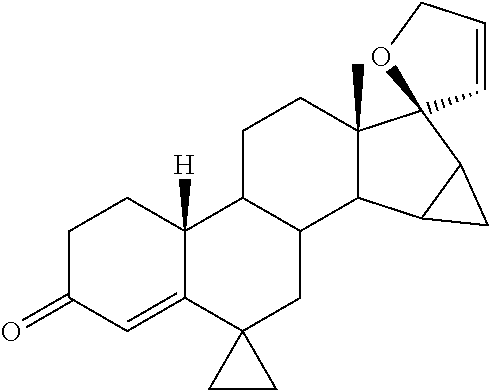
C1C(=O)C=C2C([H])(C1)C1C(CC23CC3)C2C(C)(CC1)C1(C3C2C3)C=CCO1
